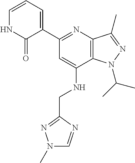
C12=C(C(C)=NN1C(C)C)N=C(C1=CC=CNC1=O)C=C2NCC1=NN(C)C=N1
